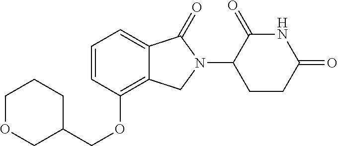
C1=C2C(=C(OCC3CCCOC3)C=C1)CN(C1CCC(=O)NC1=O)C2=O
